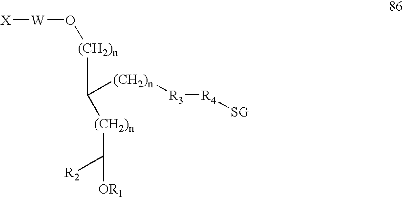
[W](O[(CH2)n]C([(CH2)n][R3][R4][SG])[(CH2)n]C([R2])[OR1])[X]
